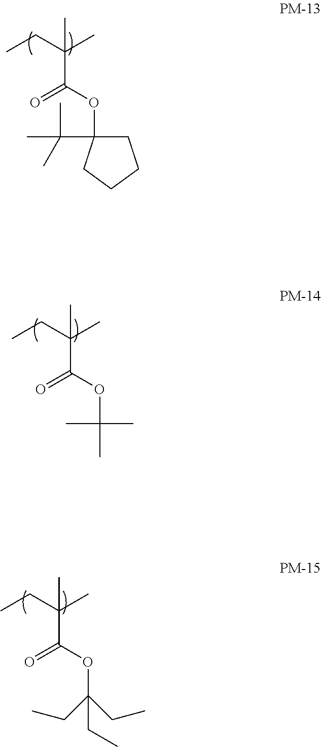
CCC(C(=O)OC1(C(C)(C)C)CCCC1)(C)C.CCC(C(=O)OC(C)(C)C)(C)C.CCC(C(=O)OC(CC)(CC)CC)(C)C
